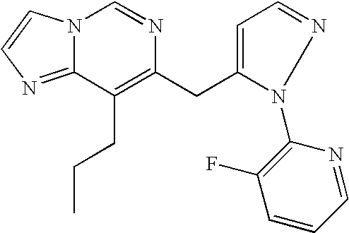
C1=NC(N2N=CC=C2CC2=C(CCC)C3=NC=CN3C=N2)=C(F)C=C1
